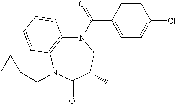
N1(C(C2=CC=C(Cl)C=C2)=O)C2=C(N(CC3CC3)C(=O)C(C)C1)C=CC=C2
